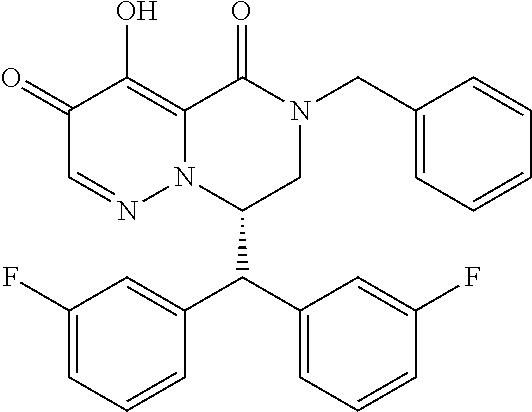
C1(=O)C=NN2C(=C1O)C(=O)N(CC1=CC=CC=C1)CC2C(C1=CC=CC(F)=C1)C1=CC(F)=CC=C1
